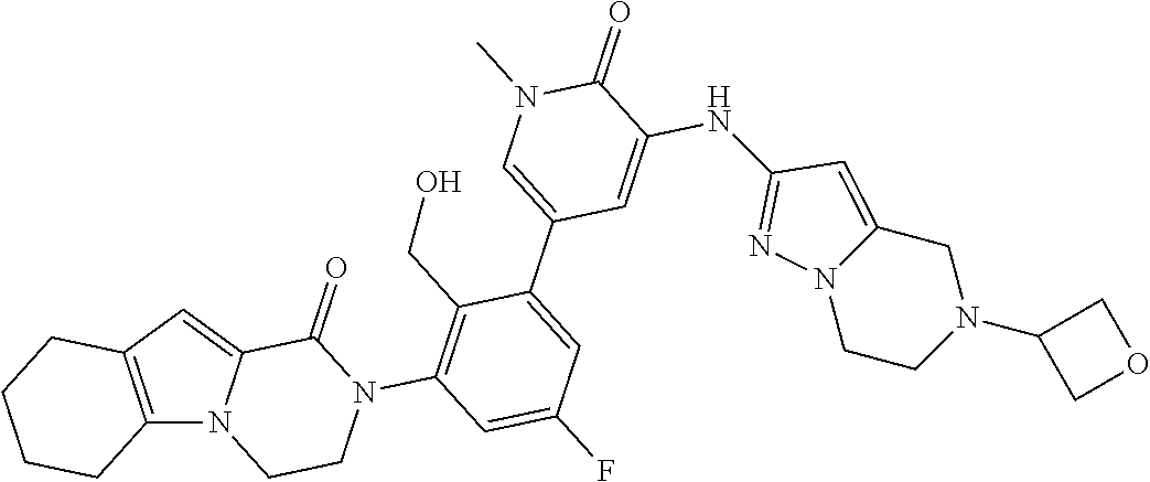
C12=C(C=C3N1CCN(C1=C(CO)C(C4=CN(C)C(=O)C(NC5=NN6CCN(C7COC7)CC6=C5)=C4)=CC(F)=C1)C3=O)CCCC2
